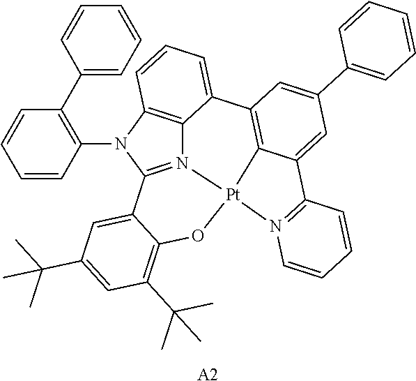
C12=C3C(=CC(C4=CC=CC=C4)=C1)C1=N(C=CC=C1)[Pt]31N3=C(N(C4=C(C5=CC=CC=C5)C=CC=C4)C4=C3C2=CC=C4)C2=CC(C(C)(C)C)=CC(C(C)(C)C)=C2O1.[A2]
